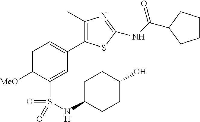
C1=C([MeO])C(S(=O)(=O)NC2CCC(O)CC2)=CC(C2=C(C)N=C(NC(=O)C3CCCC3)S2)=C1
